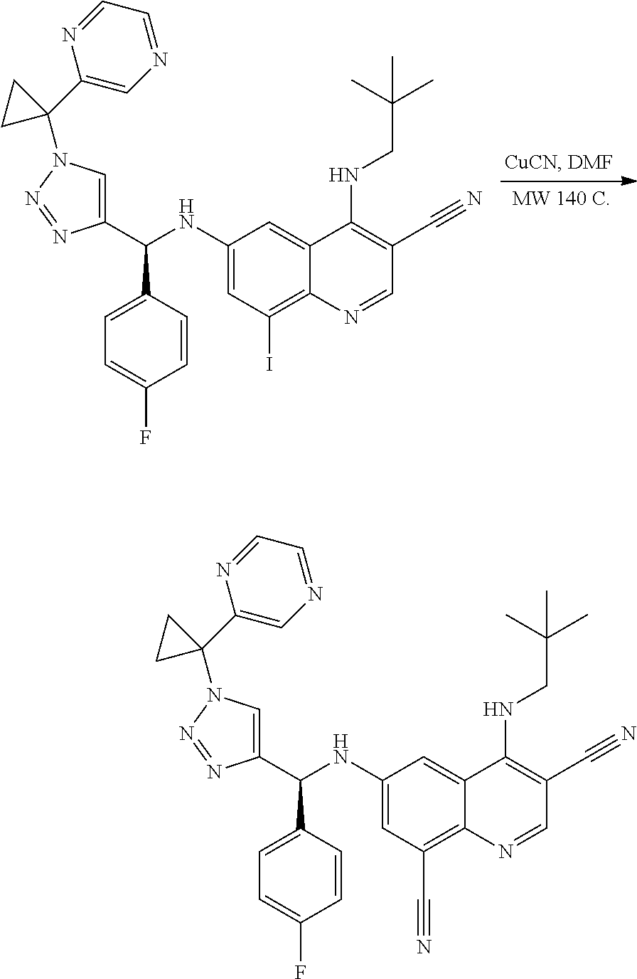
C1=C(C(NC2=CC(C#N)=C3C(=C2)C(NCC(C)(C)C)=C(C#N)C=N3)C2=CC=C(F)C=C2)N=NN1C1(C2=CN=CC=N2)CC1.C1=C(C(NC2=CC(I)=C3C(=C2)C(NCC(C)(C)C)=C(C#N)C=N3)C2=CC=C(F)C=C2)N=NN1C1(C2=CN=CC=N2)CC1
